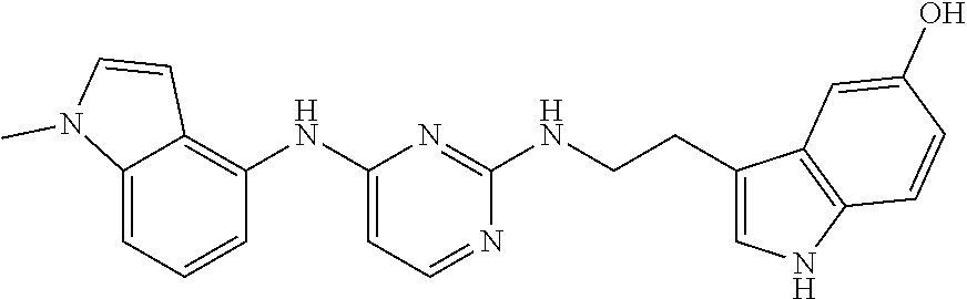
C12=CC=CC(NC3=CC=NC(NCCC4=CNC5=C4C=C(O)C=C5)=N3)=C1C=CN2C
